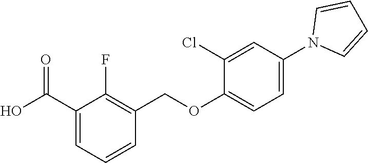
C1(C(O)=O)=CC=CC(COC2=CC=C(N3C=CC=C3)C=C2Cl)=C1F
